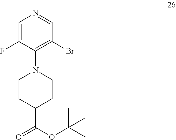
C1=C(F)C(N2CCC(C(=O)OC(C)(C)C)CC2)=C(Br)C=N1
